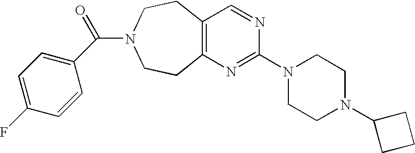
C12=C(N=C(N3CCN(C4CCC4)CC3)N=C1)CCN(C(=O)C1=CC=C(F)C=C1)CC2
